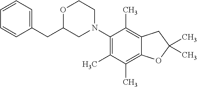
C(C1CN(C2=C(C)C(C)=C3C(=C2C)CC(C)(C)O3)CCO1)C1=CC=CC=C1
